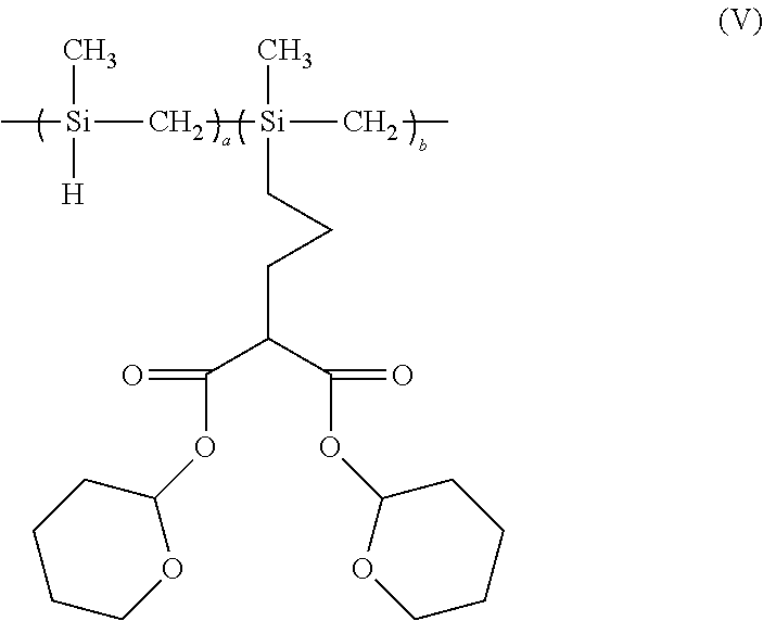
C1COC(OC(C(C(OC2CCCCO2)=O)CCC[Si](C[Si](C)([H])C)(CC)C)=O)CC1
